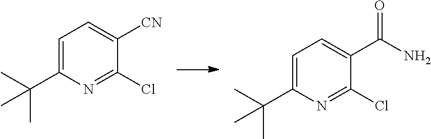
ClC1=NC(C(C)(C)C)=CC=C1[CN].ClC1=NC(C(C)(C)C)=CC=C1C(N)=O
